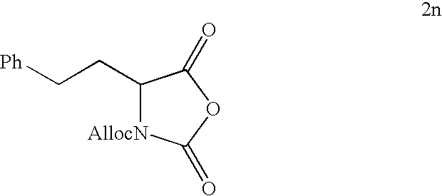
C1(CC[Ph])[AllocN]C(=O)OC1=O
